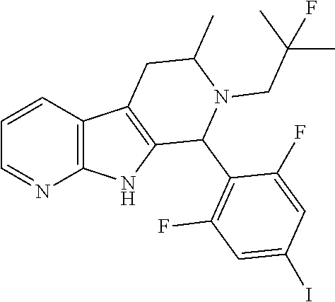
C1=CC2=C(N=C1)NC1=C2CC(C)N(CC(C)(F)C)C1C1=C(F)C=C(I)C=C1F
